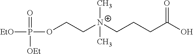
[EtO]P(=O)([OEt])OCC[N+](CCCC(O)=O)(C)C
